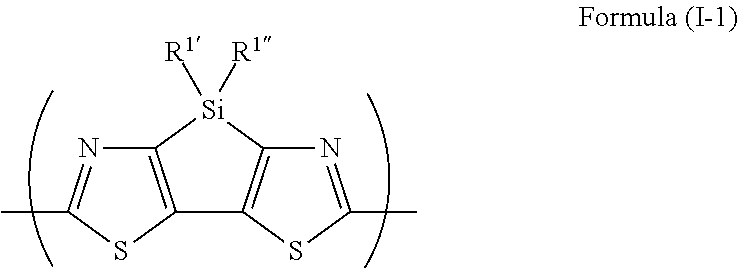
C12=C([Si]([R1])([R1])C3=C1SC(C)=N3)N=C(C)S2
